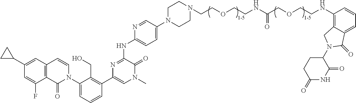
C12=C(C=C(C3CC3)C=C1F)C=CN(C1=CC=CC(C3=CN(C)C(=O)C(NC4=CC=C(N5CCN(CCOCCNC(COCCNC6=C7C(=CC=C6)C(=O)N(C6CCC(=O)NC6=O)C7)=O)CC5)C=N4)=N3)=C1CO)C2=O
